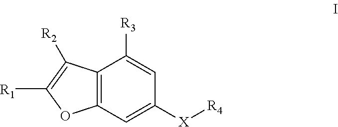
C12=C(C=C([X][R4])C=C1[R3])OC([R1])=C2[R2]
